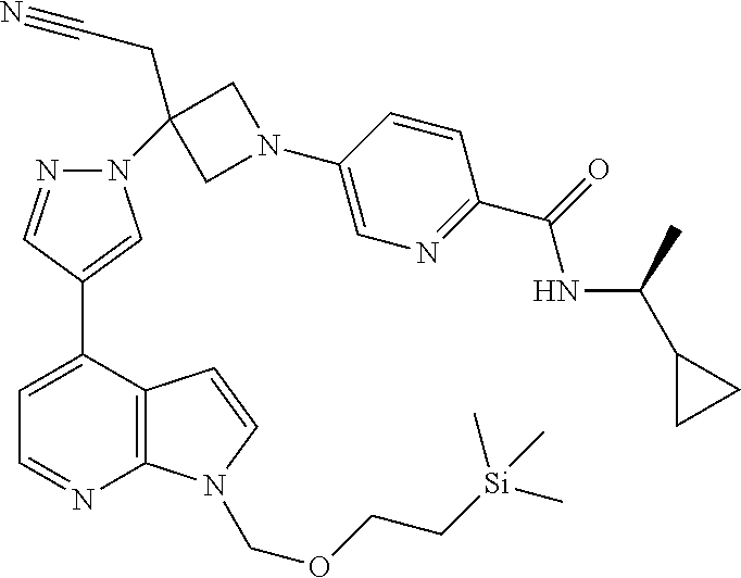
C12=C(C(C3=CN(C4(CC#N)CN(C5=CN=C(C(=O)NC(C6CC6)C)C=C5)C4)N=C3)=CC=N1)C=CN2COCC[Si](C)(C)C
